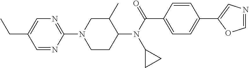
N1(C2=NC=C(CC)C=N2)CCC(N(C(=O)C2=CC=C(C3=CN=CO3)C=C2)C2CC2)C(C)C1
